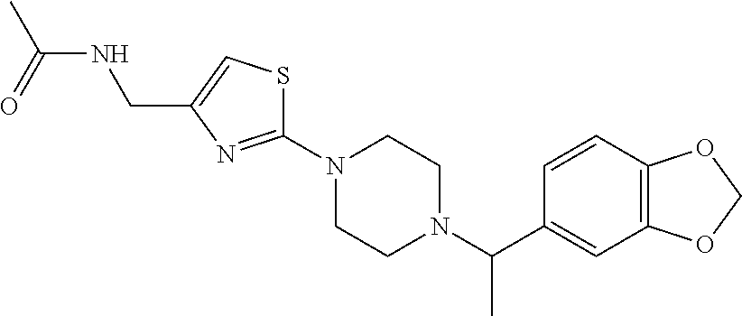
C12=C(C=CC(C(N3CCN(C4=NC(CNC(C)=O)=CS4)CC3)C)=C1)OCO2
